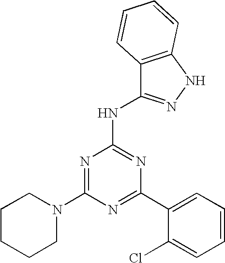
N1=C(C2=CC=CC=C2Cl)N=C(NC2=NNC3=C2C=CC=C3)N=C1N1CCCCC1
